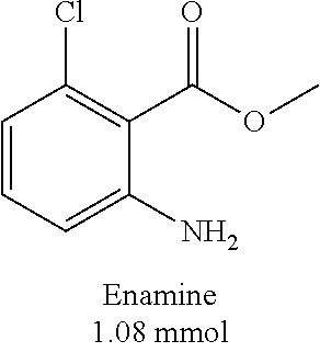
C1=CC=C(N)C(C(OC)=O)=C1Cl
